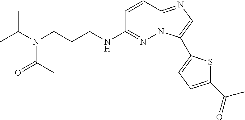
C1=CC2=NC=C(C3=CC=C(C(C)=O)S3)N2N=C1NCCCN(C(C)C)C(=O)C
